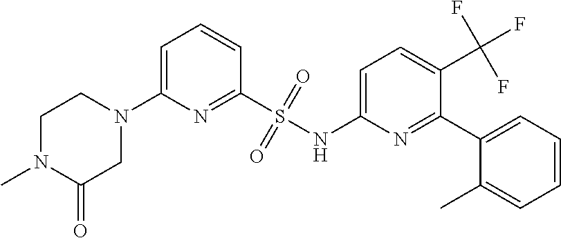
S(NC1=CC=C(C(F)(F)F)C(C2=CC=CC=C2C)=N1)(C1=NC(N2CCN(C)C(=O)C2)=CC=C1)(=O)=O
